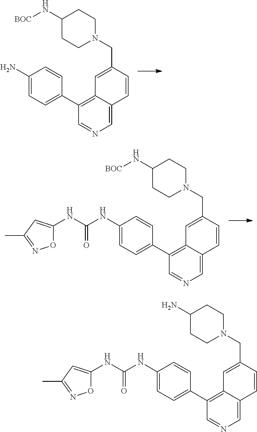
C1(C2=C3C(=CN=C2)C=CC(CN2CCC(N[BOC])CC2)=C3)=CC=C(N)C=C1.C1(C2=C3C(=CN=C2)C=CC(CN2CCC(N[BOC])CC2)=C3)=CC=C(NC(NC2=CC(C)=NO2)=O)C=C1.C1(C2=C3C(=CN=C2)C=CC(CN2CCC(N)CC2)=C3)=CC=C(NC(NC2=CC(C)=NO2)=O)C=C1
